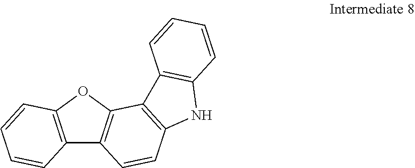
C12=C(OC3=C1C=CC1=C3C3=C(N1)C=CC=C3)C=CC=C2
